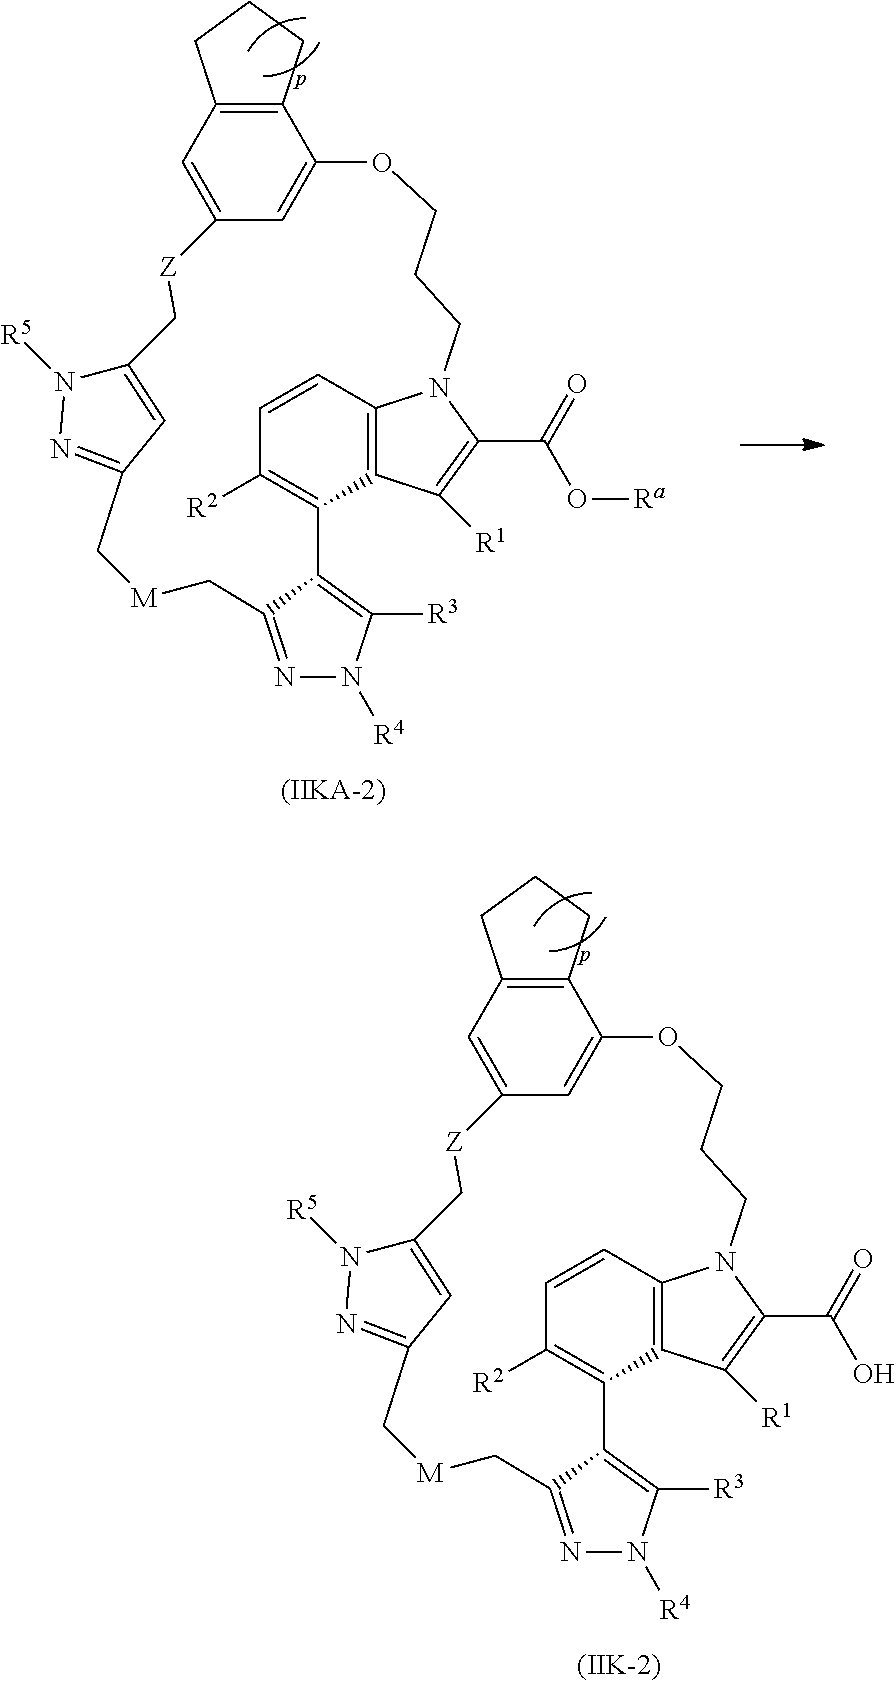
C12=C(C=C3C=C1OCCCN1C4=C(C(=C([R2])C=C4)C4=C([R3])N([R4])N=C4C[M]CC4=NN([R5])C(=C4)C[Z]3)C([R1])=C1C(=O)O[Ra])CCC2.[(IIKA-2)].C12=C(C=C3C=C1OCCCN1C4=C(C(=C([R2])C=C4)C4=C([R3])N([R4])N=C4C[M]CC4=NN([R5])C(=C4)C[Z]3)C([R1])=C1C(=O)O)CCC2.[(IIK-2)]
